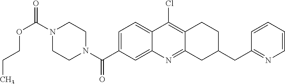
N1(C(OCCC)=O)CCN(C(=O)C2=CC=C3C(=C2)N=C2C(=C3Cl)CCC(CC3=NC=CC=C3)C2)CC1
